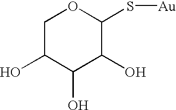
C1C(O)C(O)C(O)C(S[Au])O1
